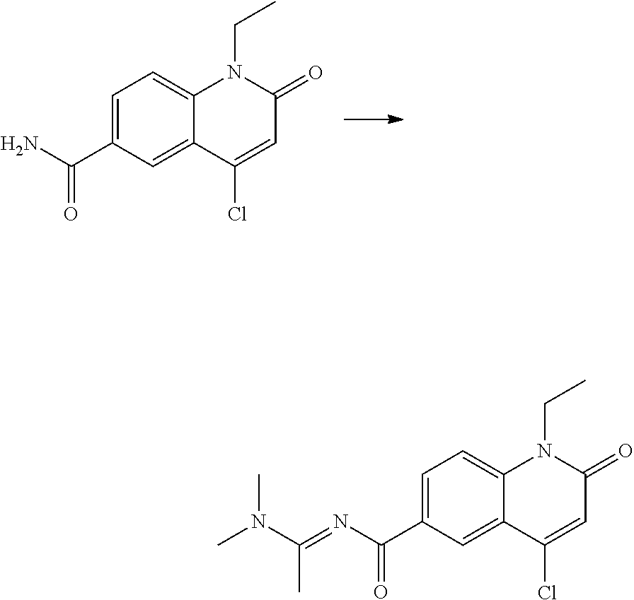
C(C1=CC=C2C(=C1)C(Cl)=CC(=O)N2CC)(N)=O.N(C(C1=CC=C2C(=C1)C(Cl)=CC(=O)N2CC)=O)=C(N(C)C)C
